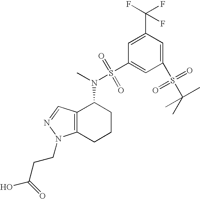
C12=C(C=NN1CCC(=O)O)C(N(S(=O)(=O)C1=CC(S(=O)(C(C)(C)C)=O)=CC(C(F)(F)F)=C1)C)CCC2
